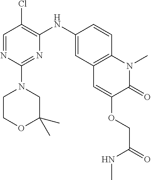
C1=NC(N2CC(C)(C)OCC2)=NC(NC2=CC3=C(C=C2)N(C)C(=O)C(OCC(NC)=O)=C3)=C1Cl
